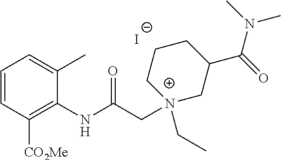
[I-].C1=CC([CO2Me])=C(NC(C[N+]2(CC)CC(C(=O)N(C)C)CCC2)=O)C(C)=C1
